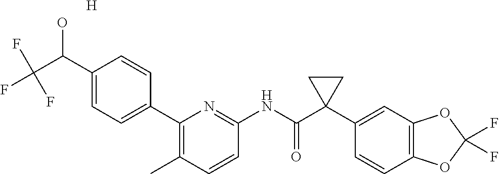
C1(C2=CC=C(C(C(F)(F)F)O)C=C2)=C(C)C=CC(NC(C2(C3=CC4=C(C=C3)OC(F)(F)O4)CC2)=O)=N1.[H]
